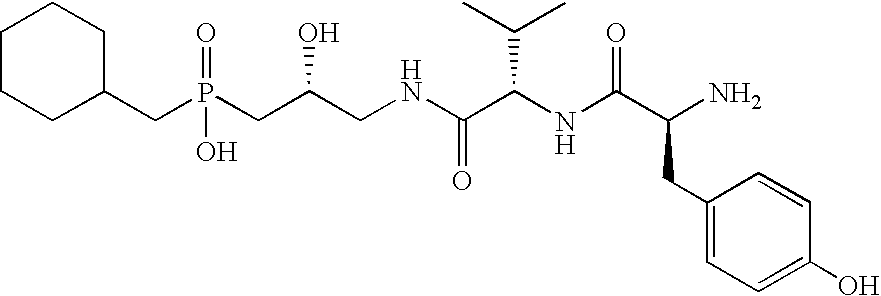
C1CCC(CP(CC(CNC(=O)C(NC(C(N)CC2=CC=C(O)C=C2)=O)C(C)C)O)(O)=O)CC1
